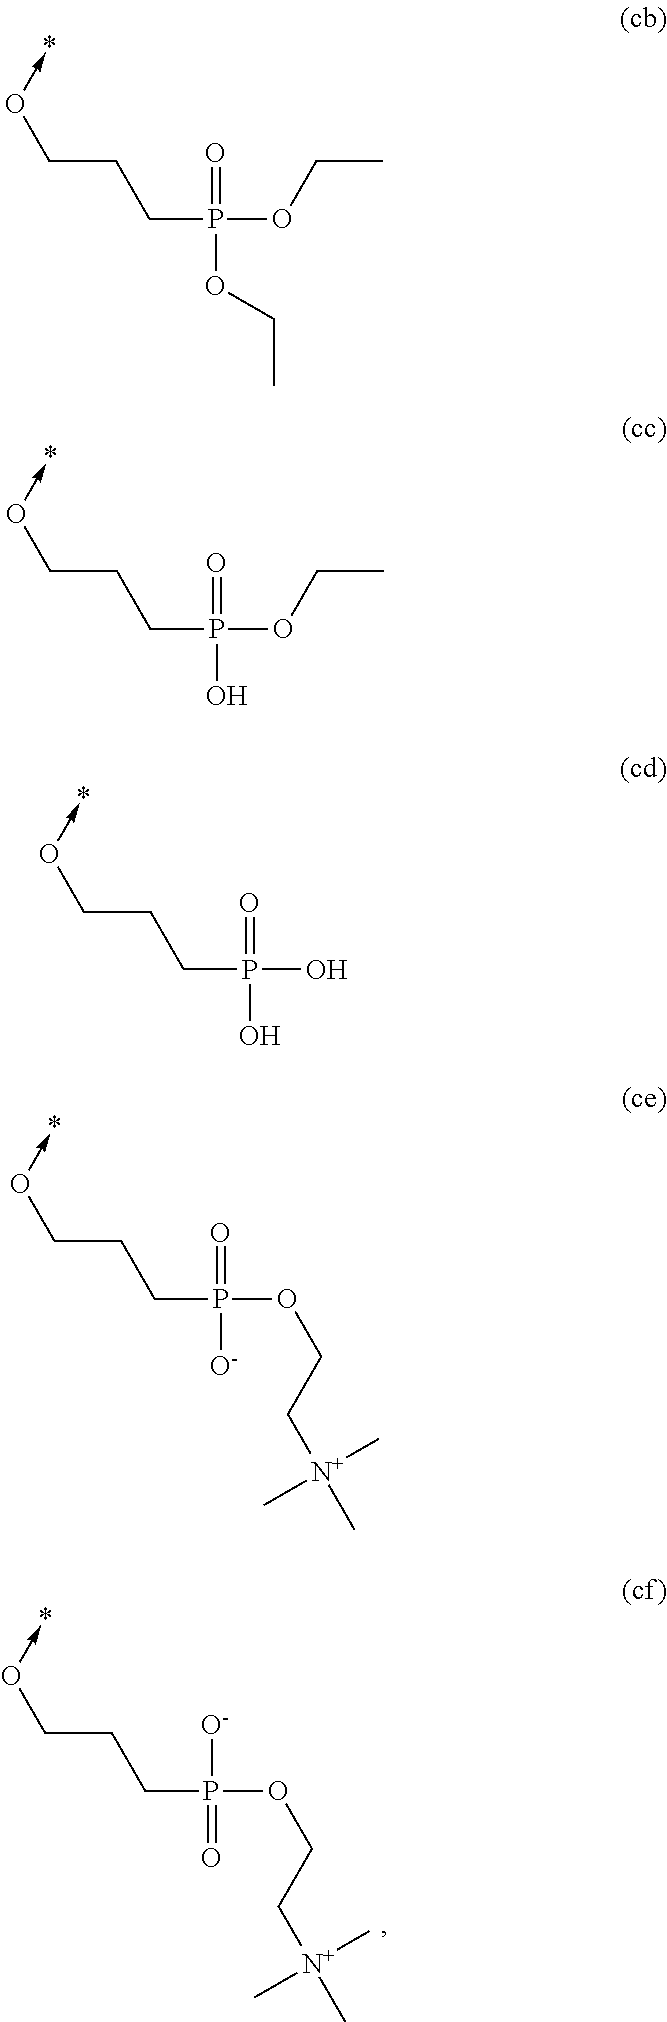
O(P(CCCO->*)([O-])=O)CC[N+](C)(C)C.O(P(CCCO->*)(=O)OCC)CC.O(P(CCCO->*)(=O)O)CC.OP(CCCO->*)(=O)O.O(P(CCCO->*)(=O)[O-])CC[N+](C)(C)C
